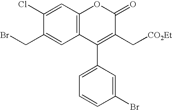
C12=C(C=C(Cl)C(CBr)=C1)OC(=O)C(C[CO2Et])=C2C1=CC=CC(Br)=C1
